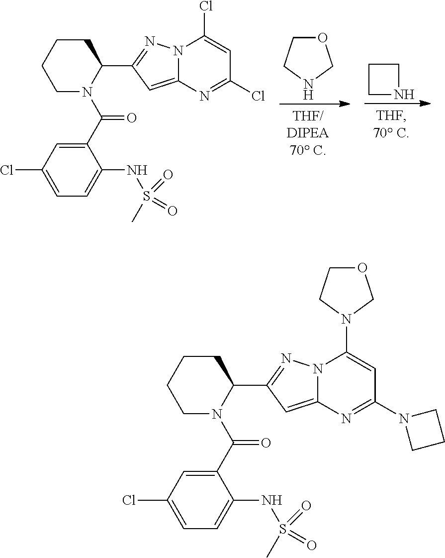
C12=CC(C3CCCCN3C(C3=CC(Cl)=CC=C3NS(C)(=O)=O)=O)=NN1C(Cl)=CC(Cl)=N2.O1CCNC1.C1CCN1.C12=CC(C3CCCCN3C(C3=CC(Cl)=CC=C3NS(C)(=O)=O)=O)=NN1C(N1CCOC1)=CC(N1CCC1)=N2
